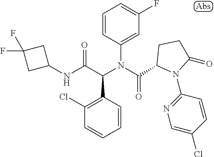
C1(NC(C(N(C(=O)C2N(C3=NC=C(Cl)C=C3)C(=O)CC2)C2=CC(F)=CC=C2)C2=C(Cl)C=CC=C2)=O)CC(F)(F)C1
